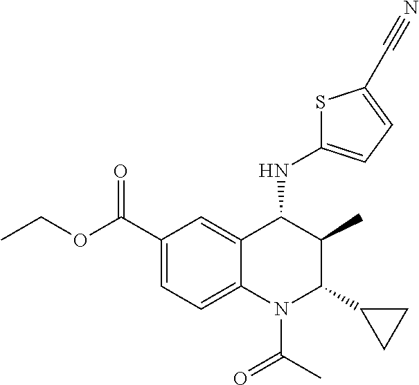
C1(C(OCC)=O)=CC=C2C(=C1)C(NC1=CC=C(C#N)S1)C(C)C(C1CC1)N2C(=O)C
